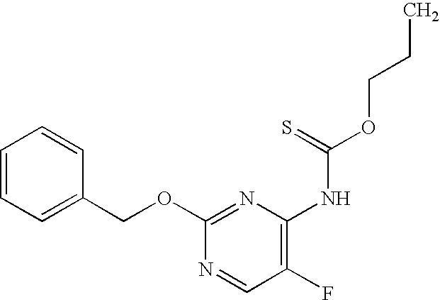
C1=CC=C(COC2=NC(NC(OCCC)=S)=C(F)C=N2)C=C1
